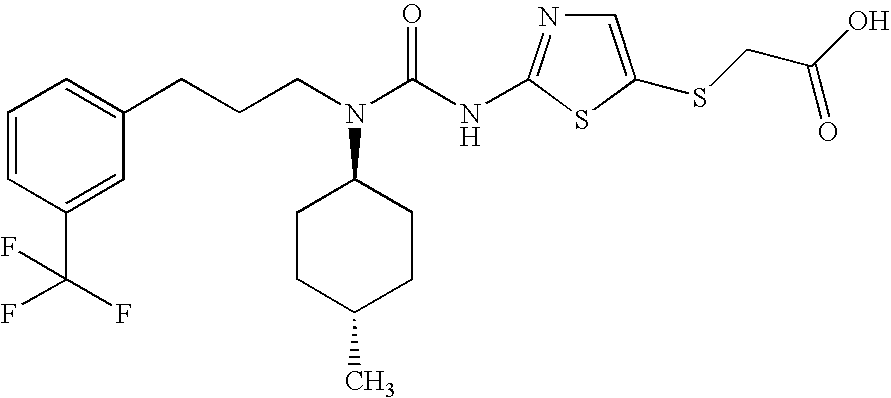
C(CN(C(NC1=NC=C(SCC(O)=O)S1)=O)C1CCC(C)CC1)CC1=CC=CC(C(F)(F)F)=C1
